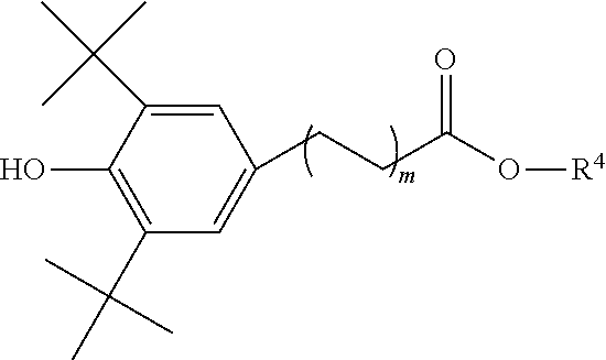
C1(C(C)(C)C)=C(O)C(C(C)(C)C)=CC(CCC(=O)O[R4])=C1
